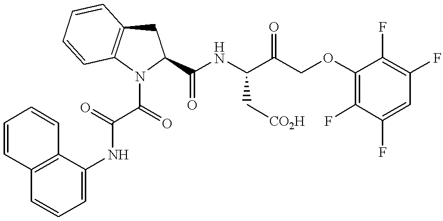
C1=CC2=C(C=C1)C(NC(=O)C(=O)N1C(C(NC(C(COC3=C(F)C(F)=CC(F)=C3F)=O)C[CO2H])=O)CC3=C1C=CC=C3)=CC=C2
